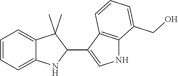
C1=CC=C2C(=C1)C(C)(C)C(C1=CNC3=C1C=CC=C3CO)N2
